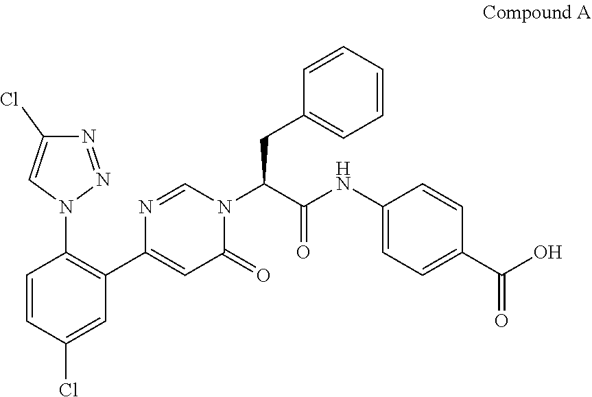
C1=CC(Cl)=CC(C2=CC(=O)N(C(C(NC3=CC=C(C(O)=O)C=C3)=O)CC3=CC=CC=C3)C=N2)=C1N1N=NC(Cl)=C1
